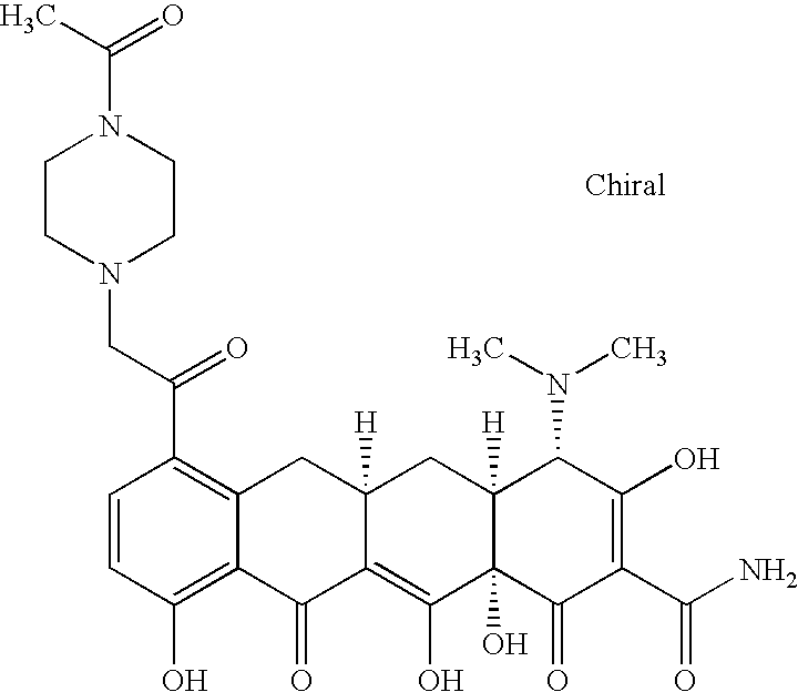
C1=CC(O)=C2C(=C1C(CN1CCN(C(C)=O)CC1)=O)CC1([H])C(=C(O)C3(O)C([H])(C1)C(N(C)C)C(O)=C(C(N)=O)C3=O)C2=O
